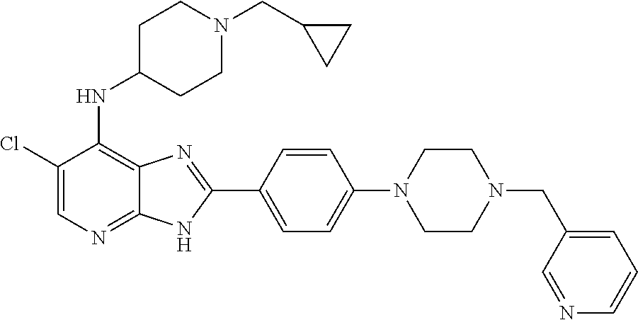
ClC1=CN=C2C(=C1NC1CCN(CC3CC3)CC1)N=C(C1=CC=C(N3CCN(CC4=CC=CN=C4)CC3)C=C1)N2
